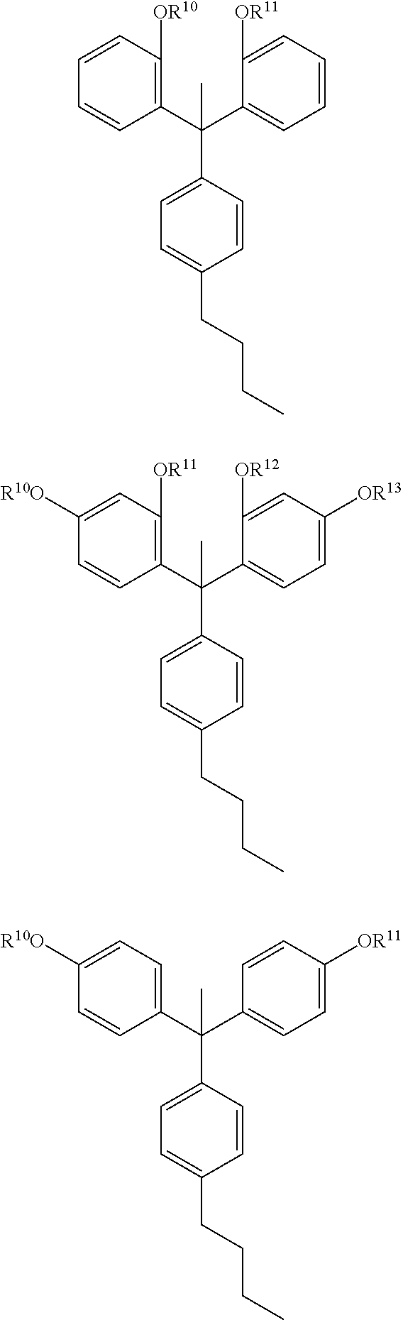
C1(C(C2=CC=CC=C2[OR11])(C2=CC=C(CCCC)C=C2)C)=C([OR10])C=CC=C1.C1(C(C2=CC=C([OR13])C=C2[OR12])(C2=CC=C(CCCC)C=C2)C)=C([OR11])C=C([R10O])C=C1.C1(C(C2=CC=C([OR11])C=C2)(C2=CC=C(CCCC)C=C2)C)=CC=C([R10O])C=C1
